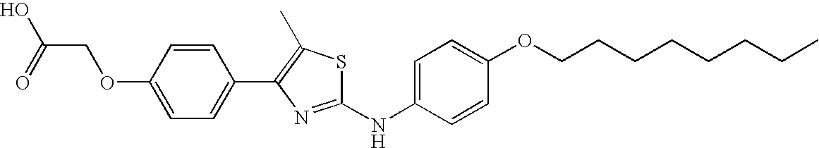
C1=C(NC2=NC(C3=CC=C(OCC(O)=O)C=C3)=C(C)S2)C=CC(OCCCCCCCC)=C1
